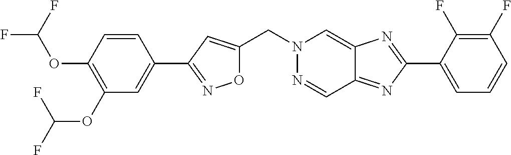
O1C(CN2N=CC3=NC(C4=CC=CC(F)=C4F)=NC3=C2)=CC(C2=CC(OC(F)F)=C(OC(F)F)C=C2)=N1
